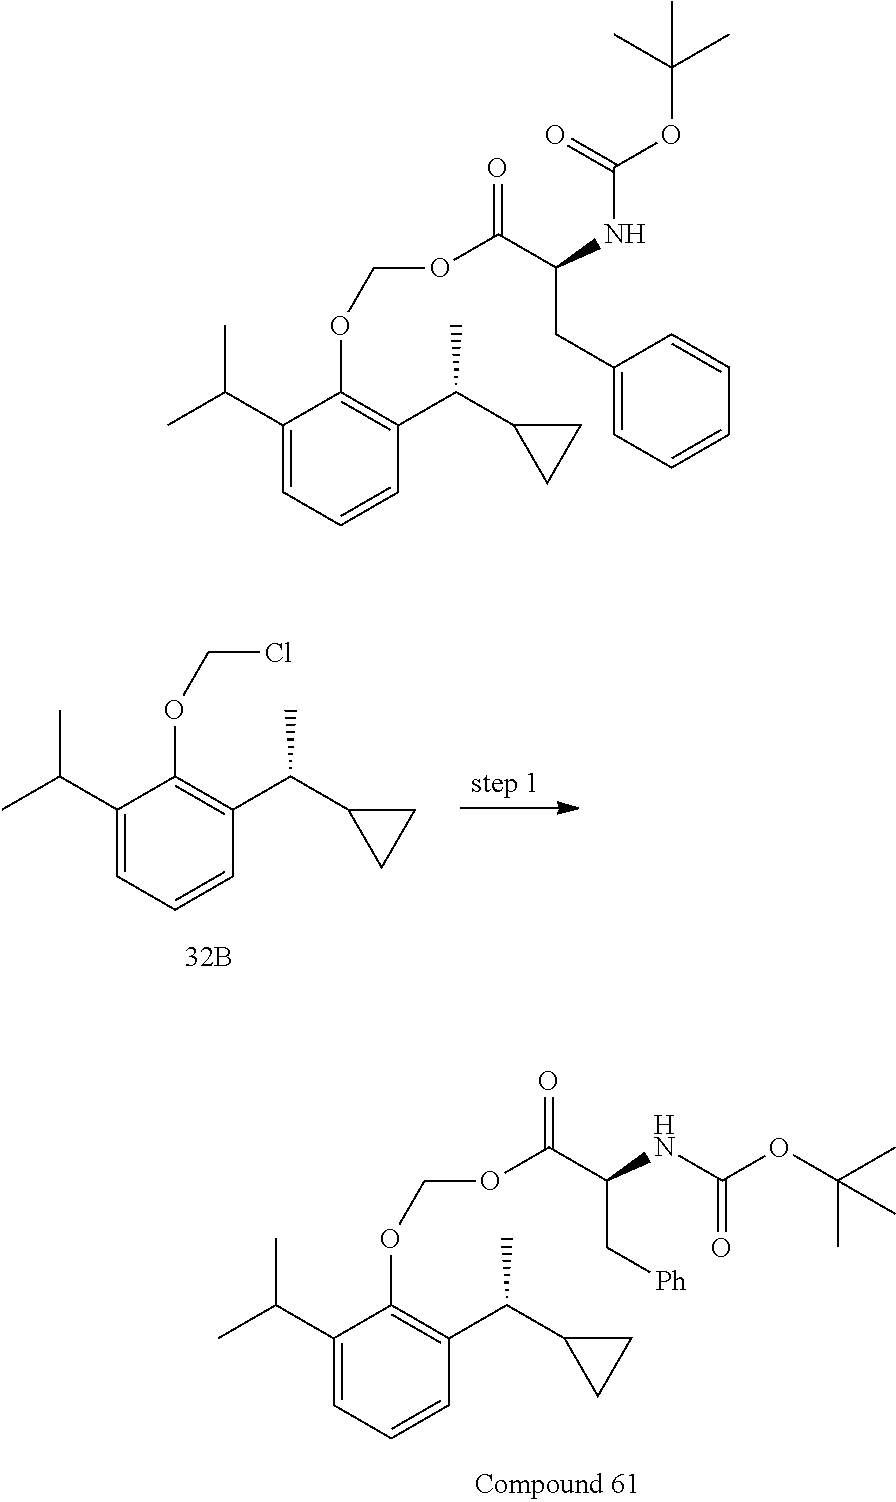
C1(C(C)C)=CC=CC(C(C2CC2)C)=C1OCOC(=O)C(NC(OC(C)(C)C)=O)CC1=CC=CC=C1.C1(C(C)C)=CC=CC(C(C2CC2)C)=C1OCOC(=O)C(NC(OC(C)(C)C)=O)C[Ph].C1(C(C)C)=CC=CC(C(C2CC2)C)=C1OCCl
